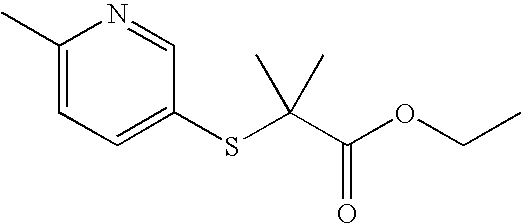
C1(C)=CC=C(SC(C(OCC)=O)(C)C)C=N1
